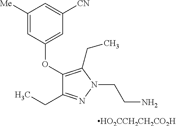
C1(CC)=NN(CCN)C(CC)=C1OC1=CC([CN])=CC([Me])=C1.[HO2CCH2CH2CO2H]
